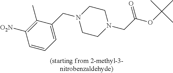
C1=C(CN2CCN(CC(OC(C)(C)C)=O)CC2)C(C)=C([O2N])C=C1
